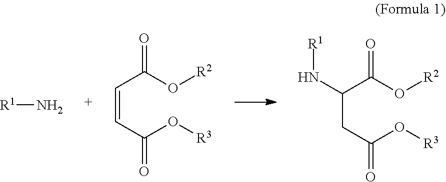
[R1]N.C(=CC(=O)O[R3])C(=O)O[R2].C(CC(=O)O[R3])(C(=O)O[R2])N[R1]
